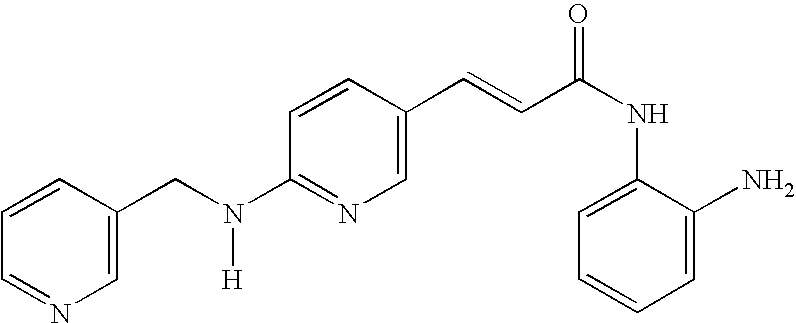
C1(CN(C2=NC=C(C=CC(NC3=CC=CC=C3N)=O)C=C2)[H])=CN=CC=C1
